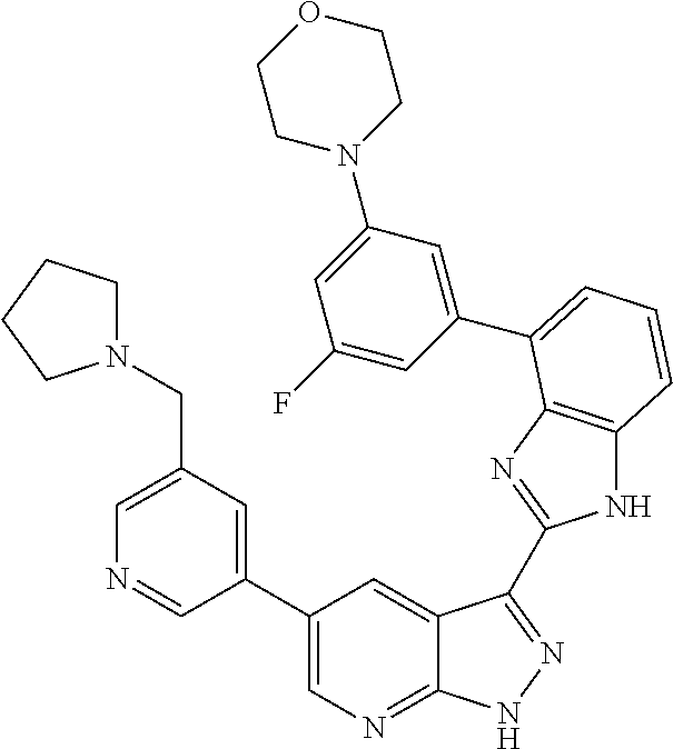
C1(C2=CN=C3C(=C2)C(C2=NC4=C(N2)C=CC=C4C2=CC(N4CCOCC4)=CC(F)=C2)=NN3)=CC(CN2CCCC2)=CN=C1
